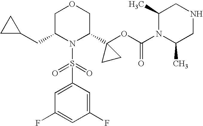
N1(S(=O)(=O)C2=CC(F)=CC(F)=C2)C(C2(OC(N3C(C)CNCC3C)=O)CC2)COCC1CC1CC1
